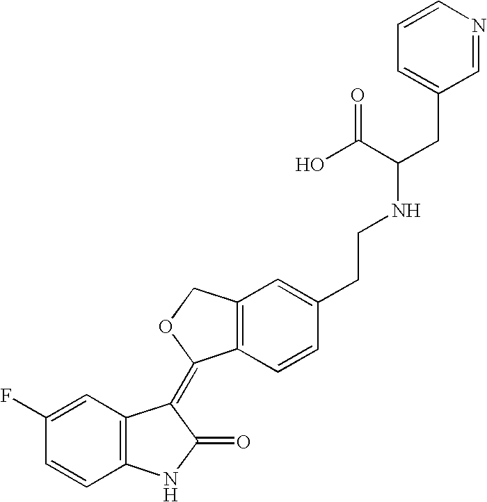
C12=C(C=CC(CCNC(CC3=CC=CN=C3)C(O)=O)=C1)C(=C1C3=C(NC1=O)C=CC(F)=C3)OC2
